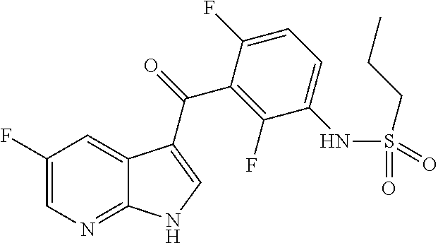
C1(F)=CN=C2C(=C1)C(C(=O)C1=C(F)C(NS(CCC)(=O)=O)=CC=C1F)=CN2
